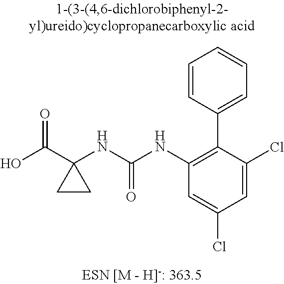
OC(C1(NC(NC2=C(C3=CC=CC=C3)C(Cl)=CC(Cl)=C2)=O)CC1)=O
